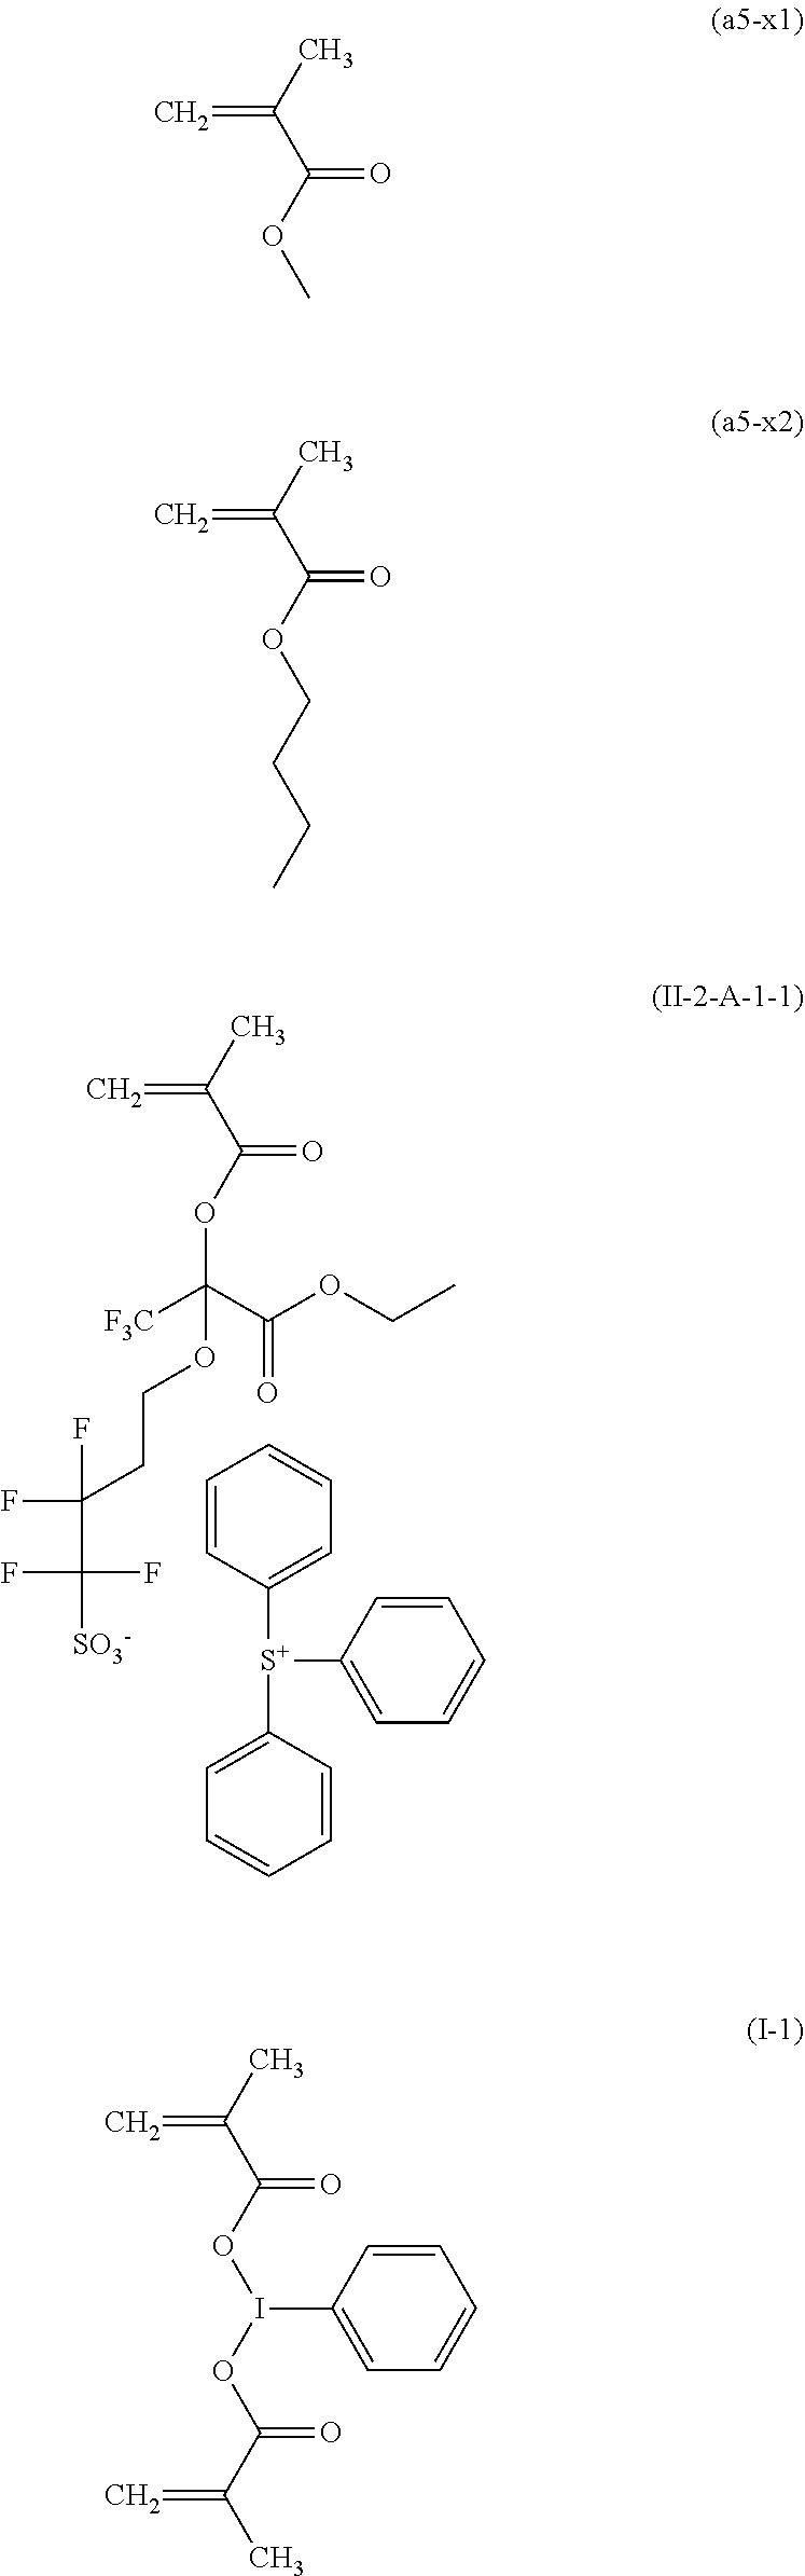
C=C(C)C(OC([F3C])(C(OCC)=O)OCCC(F)(F)C(F)(F)[SO3-])=O.C1=CC([S+](C2=CC=CC=C2)C2=CC=CC=C2)=CC=C1.C=C(C)C(OC)=O.C=C(C)C(OCCCC)=O.C=C(C)C(OI(OC(C(=C)C)=O)C1=CC=CC=C1)=O
